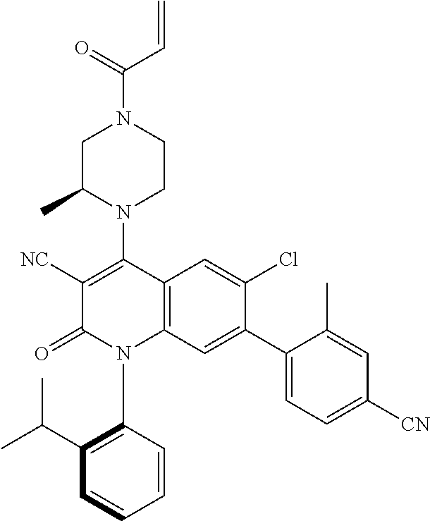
C1C(C)N(C2=C([NC])C(=O)N(C3=C(C(C)C)C=CC=C3)C3=C2C=C(Cl)C(C2=CC=C([CN])C=C2C)=C3)CCN1C(=O)C=C
